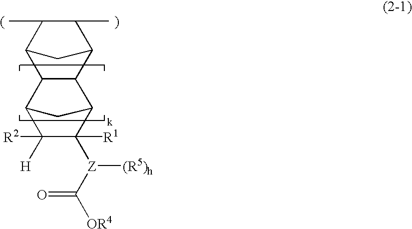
C12C(C3C([R1])([Z](C(=O)[OR4])[(R5)h])C([R2])([H])C1C3)C1C(C)C(C)C2C1
